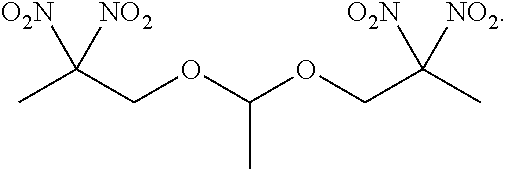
CC(COC(OCC(C)([O2N])[NO2])C)([O2N])[NO2]
